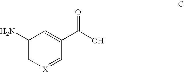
NC1=C[X]=CC(C(O)=O)=C1
